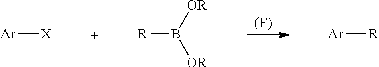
[(F)].[Ar][X].[R]B([OR])[OR].[Ar][R]
